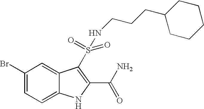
C1(Br)=CC=C2C(=C1)C(S(=O)(NCCCC1CCCCC1)=O)=C(C(N)=O)N2
